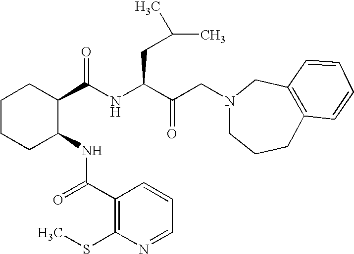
C1CCC(NC(C2=C(SC)N=CC=C2)=O)C(C(NC(C(CN2CCCC3=C(C2)C=CC=C3)=O)CC(C)C)=O)C1
